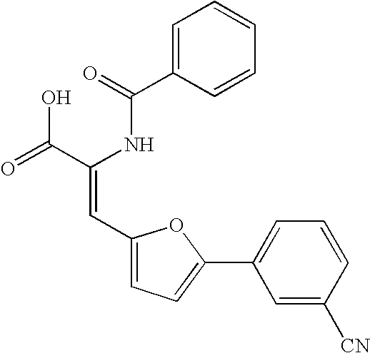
C1=C(C(=O)NC(C(=O)O)=CC2=CC=C(C3=CC=CC([CN])=C3)O2)C=CC=C1
